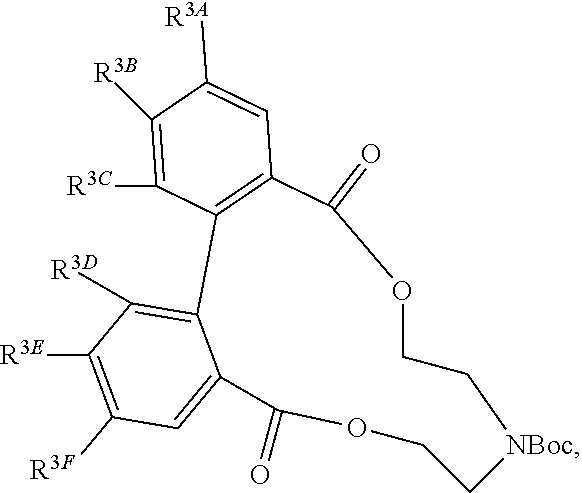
O1C(=O)C2=C(C3=C([R3D])C([R3E])=C([R3F])C=C3C(=O)OCC[NBoc]CC1)C([R3C])=C([R3B])C([R3A])=C2
